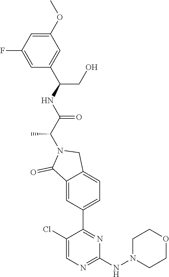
C1(OC)=CC(F)=CC(C(NC(C(C)N2C(=O)C3=CC(C4=NC(NN5CCOCC5)=NC=C4Cl)=CC=C3C2)=O)CO)=C1
